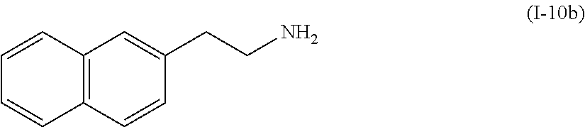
C12=C(C=CC(CCN)=C1)C=CC=C2
